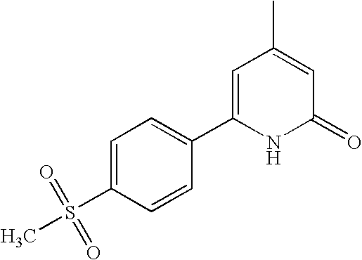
C1=C(C2=CC=C(S(=O)(=O)C)C=C2)NC(=O)C=C1C
